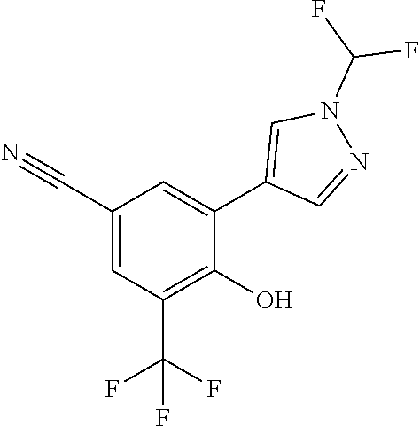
C1=C(C#N)C=C(C2=CN(C(F)F)N=C2)C(O)=C1C(F)(F)F
